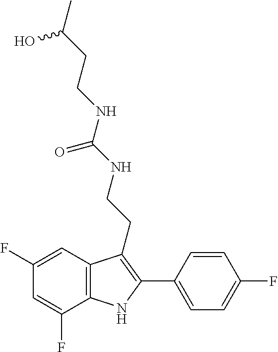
N(C(=O)NCCC1=C(C2=CC=C(F)C=C2)NC2=C1C=C(F)C=C2F)CCC(C)O
